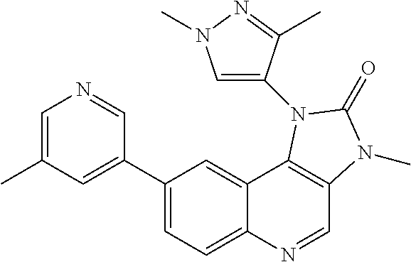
C1=C(C)C=C(C2=CC=C3C(=C2)C2=C(C=N3)N(C)C(=O)N2C2=CN(C)N=C2C)C=N1
